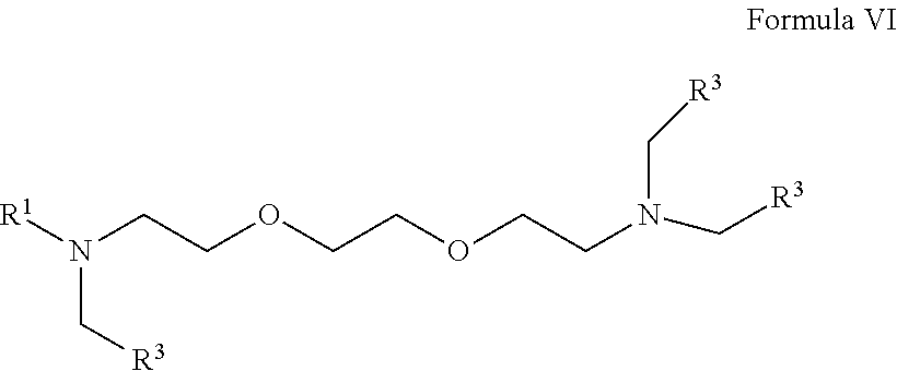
[R1]N(C[R3])CCOCCOCCN(C[R3])C[R3]
